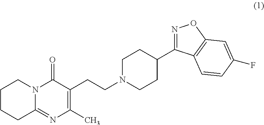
C1CCC2=NC(C)=C(CCN3CCC(C4=NOC5=C4C=CC(F)=C5)CC3)C(=O)N2C1
